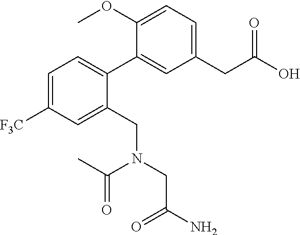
C1=C([F3C])C=C(CN(CC(N)=O)C(=O)C)C(C2=CC(CC(O)=O)=CC=C2OC)=C1
